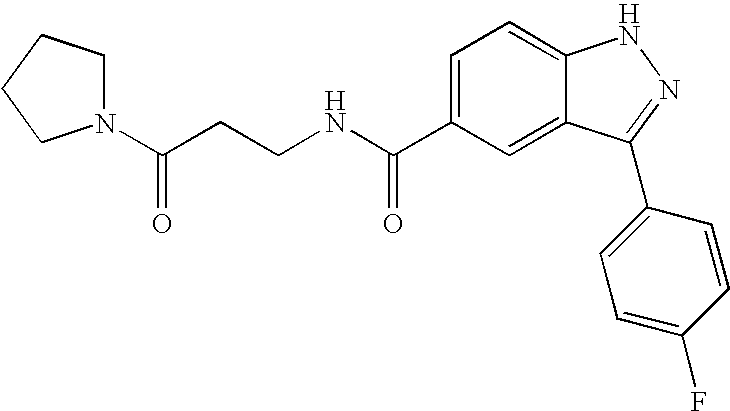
C1=C(C(NCCC(=O)N2CCCC2)=O)C=C2C(=C1)NN=C2C1=CC=C(F)C=C1
